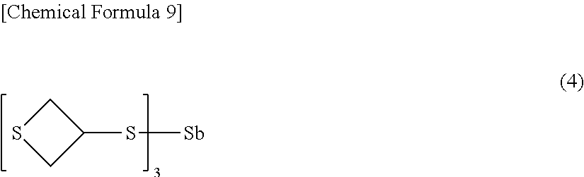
C1SCC1S[Sb]
